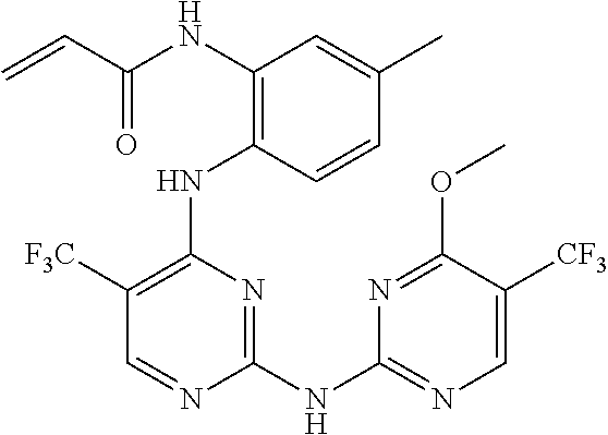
N(C1=C(NC2=C([F3C])C=NC(NC3=NC=C([CF3])C(OC)=N3)=N2)C=CC(C)=C1)C(C=C)=O
